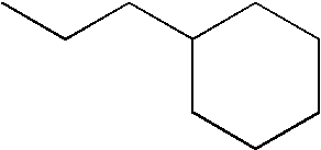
C1(CCC)CCCCC1
